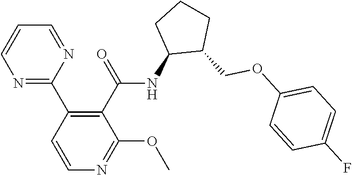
C1(C2=NC=CC=N2)=C(C(=O)NC2C(COC3=CC=C(F)C=C3)CCC2)C(OC)=NC=C1
